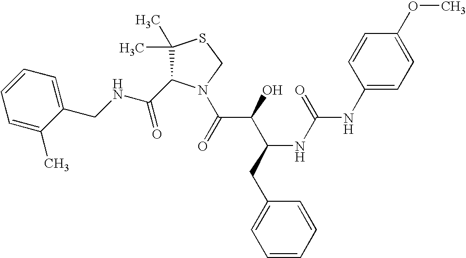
C(NCC1=CC=CC=C1C)(=O)C1C(C)(C)SCN1C(C(C(CC1=CC=CC=C1)NC(=O)NC1=CC=C(OC)C=C1)O)=O
